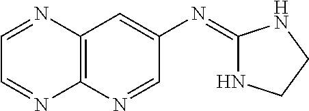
C12=C(N=CC(N=C3NCCN3)=C1)N=CC=N2
